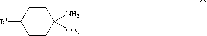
C1([R1])CCC(N)([CO2H])CC1
